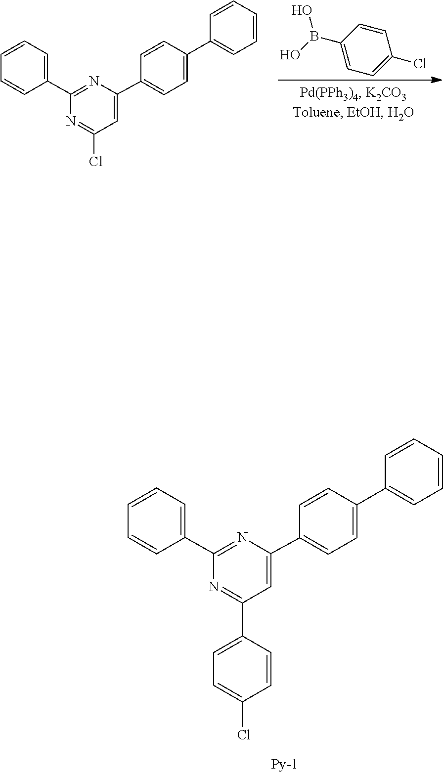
C1=CC(B(O)O)=CC=C1Cl.C1=CC(C2=NC(C3=CC=C(C4=CC=CC=C4)C=C3)=CC(Cl)=N2)=CC=C1.C1=CC(C2=NC(C3=CC=C(C4=CC=CC=C4)C=C3)=CC(C3=CC=C(Cl)C=C3)=N2)=CC=C1
